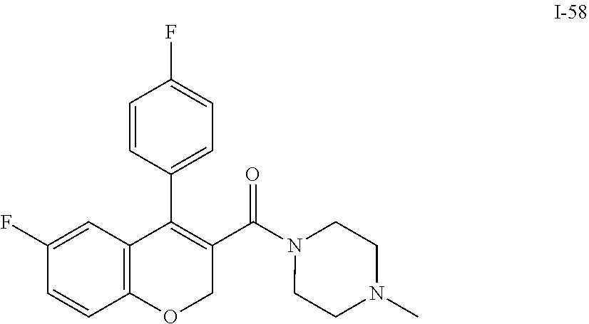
C12=C(C=C(F)C=C1)C(C1=CC=C(F)C=C1)=C(C(=O)N1CCN(C)CC1)CO2
